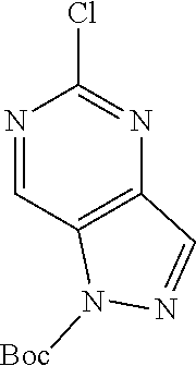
N1=CC2=C(N=C1Cl)C=NN2[Boc]
